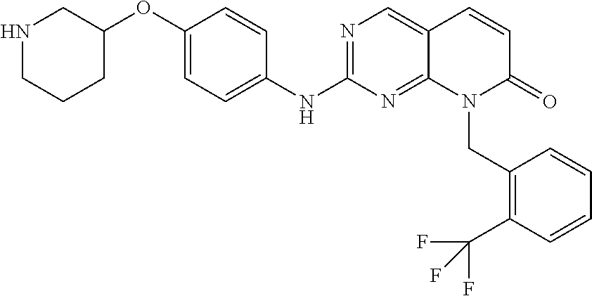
O(C1=CC=C(NC2=NC=C3C(=N2)N(CC2=C(C(F)(F)F)C=CC=C2)C(=O)C=C3)C=C1)C1CNCCC1
